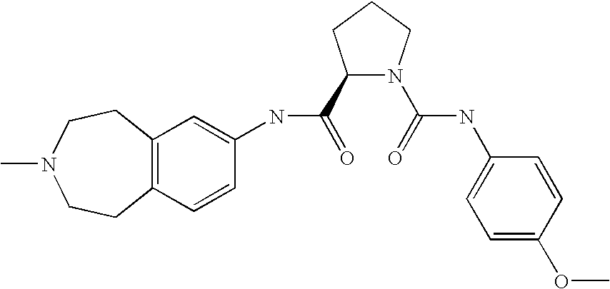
C12=C(C=CC(NC(=O)C3N(C(=O)NC4=CC=C(OC)C=C4)CCC3)=C1)CCN(C)CC2
